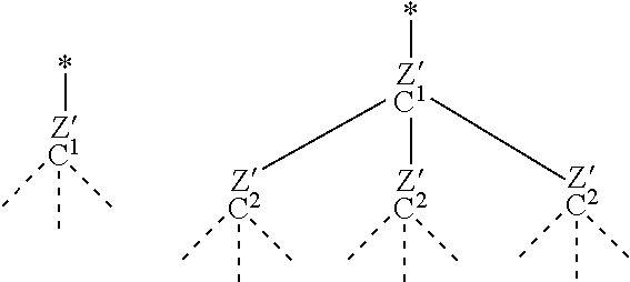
*[ZC1](C)(C)C.[ZC2](C)([ZC1]([ZC2](C)(C)C)([ZC2](C)(C)C)*)(C)C
